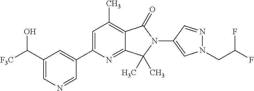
C1=C(C2=CC(C([F3C])O)=CN=C2)N=C2C(=C1C)C(=O)N(C1=CN(CC(F)F)N=C1)C2(C)C
